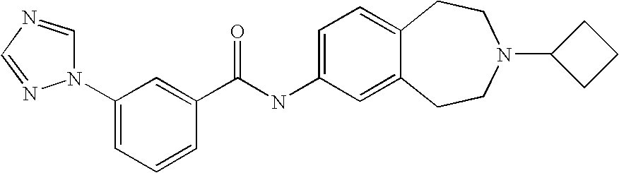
C1(N2N=CN=C2)=CC=CC(C(NC2=CC=C3C(=C2)CCN(C2CCC2)CC3)=O)=C1
